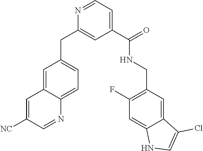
C1=NC2=CC=C(CC3=CC(C(=O)NCC4=C(F)C=C5C(=C4)C(Cl)=CN5)=CC=N3)C=C2C=C1[NC]
